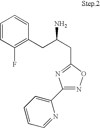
C1=CC(F)=C(CC(CC2=NC(C3=CC=CC=N3)=NO2)N)C=C1
